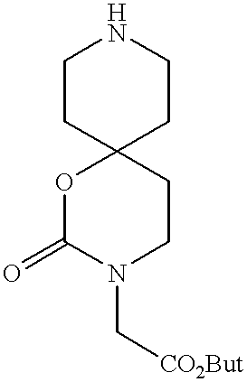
C1CC2(CCN1)OC(=O)N(C[CO2But])CC2
